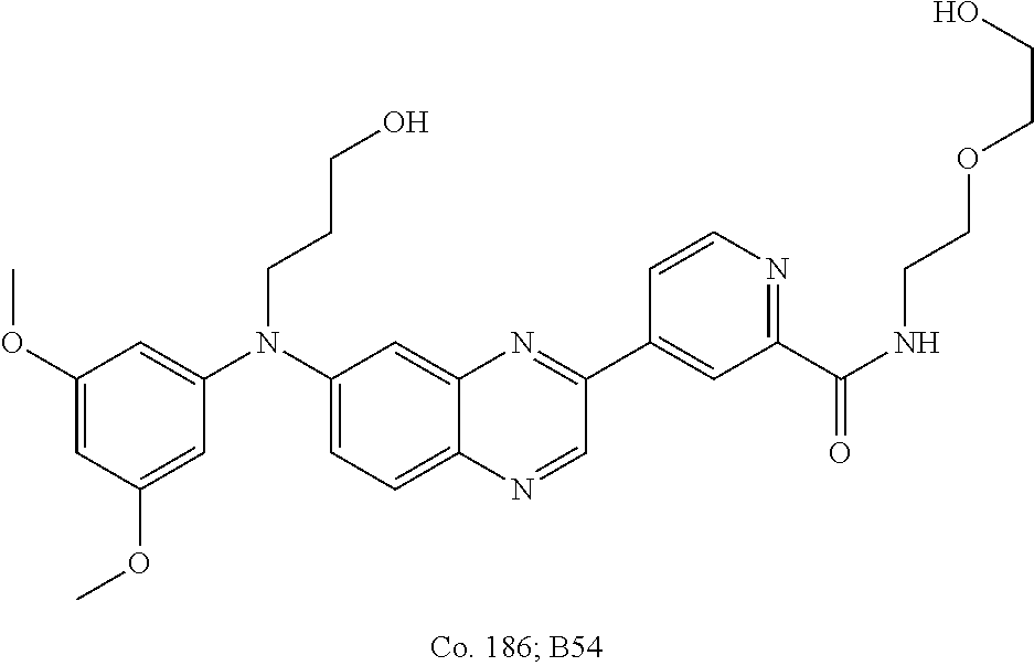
C1(OC)=CC(OC)=CC(N(C2=CC=C3C(=C2)N=C(C2=CC(C(NCCOCCO)=O)=NC=C2)C=N3)CCCO)=C1
